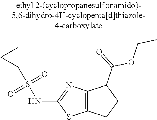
C12=C(N=C(NS(=O)(=O)C3CC3)S1)C(C(=O)OCC)CC2
